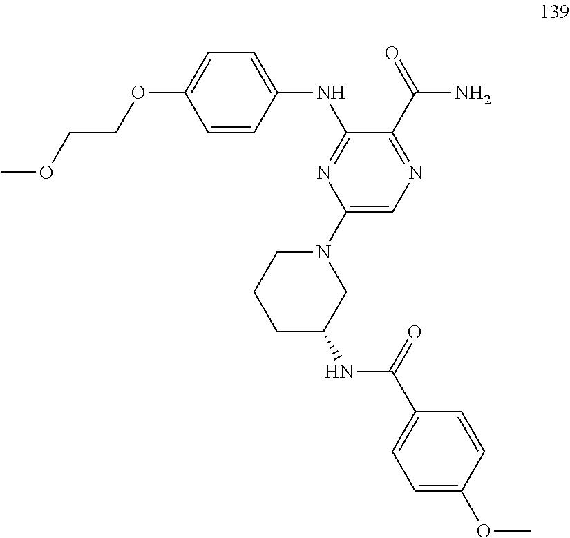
N(C1=NC(N2CCCC(NC(C3=CC=C(OC)C=C3)=O)C2)=CN=C1C(=O)N)C1=CC=C(OCCOC)C=C1
